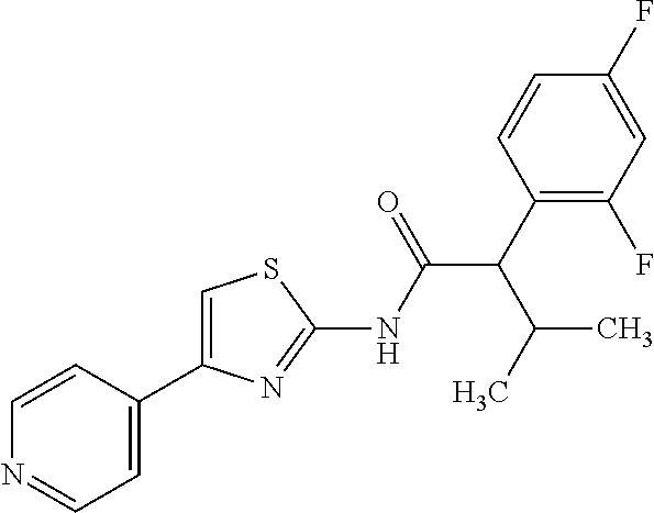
C1=CC(C2=CSC(NC(C(C(C)C)C3=C(F)C=C(F)C=C3)=O)=N2)=CC=N1
